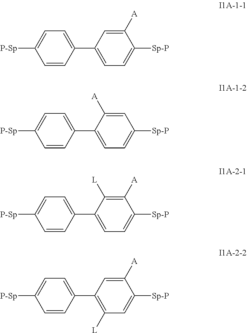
C1(C2=CC=C([Sp-P])C([A])=C2)=CC=C([P-Sp])C=C1.C1(C2=CC=C([Sp-P])C=C2[A])=CC=C([P-Sp])C=C1.C1(C2=CC=C([Sp-P])C([A])=C2[L])=CC=C([P-Sp])C=C1.C1(C2=C([L])C=C([Sp-P])C([A])=C2)=CC=C([P-Sp])C=C1
